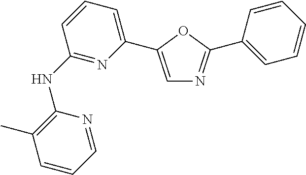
C1(NC2=NC(C3=CN=C(C4=CC=CC=C4)O3)=CC=C2)=C(C)C=CC=N1
